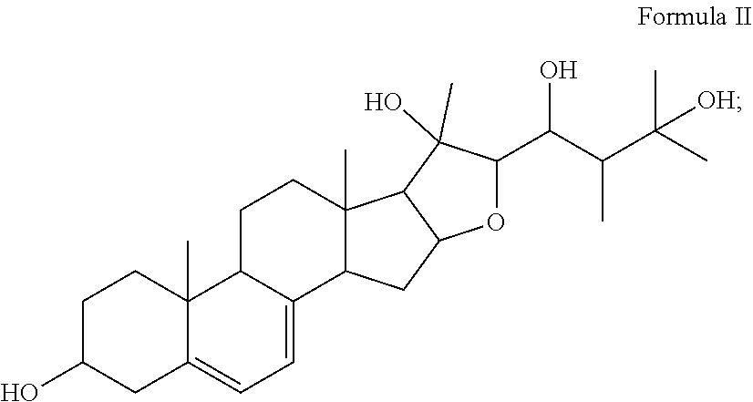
C12=CC=C3C(C)(C1CCC1(C)C2CC2C1C(O)(C)C(C(C(C(C)(C)[OH])C)O)O2)CCC(O)C3
